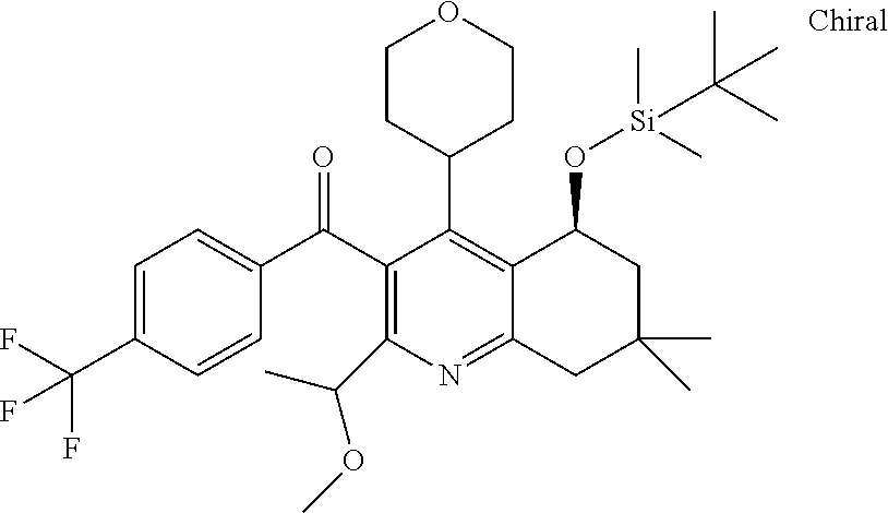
C1(C(C2=C(C(OC)C)N=C3C(=C2C2CCOCC2)C(O[Si](C)(C)C(C)(C)C)CC(C)(C)C3)=O)=CC=C(C(F)(F)F)C=C1
